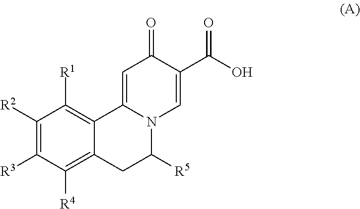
C12=C([R4])C([R3])=C([R2])C([R1])=C1C1=CC(=O)C(C(O)=O)=CN1C([R5])C2
